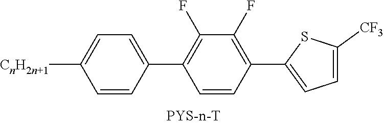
C1=CC(C2=C(F)C(F)=C(C3=CC=C([CF3])S3)C=C2)=CC=C1[CnH2n+1]
